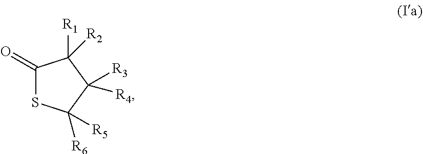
C1(=O)SC([R6])([R5])C([R4])([R3])C1([R1])[R2]
